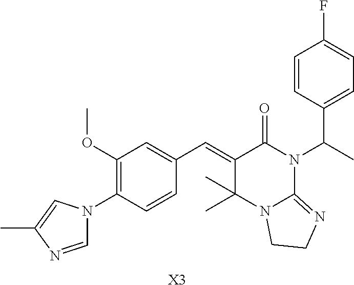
C1=NC(C)=CN1C1=C(OC)C=C(C=C2C(C)(C)N3C(=NCC3)N(C(C3=CC=C(F)C=C3)C)C2=O)C=C1.[X3]
